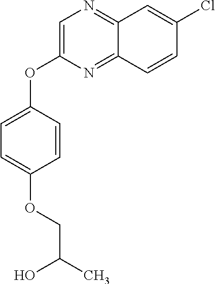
C1=C(OC2=CC=C(OCC(O)C)C=C2)N=C2C(=N1)C=C(Cl)C=C2
